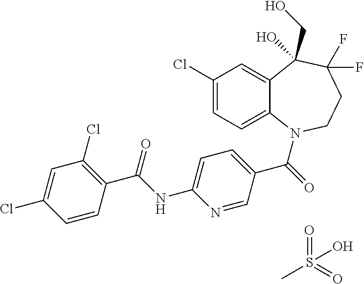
C12=CC(Cl)=CC=C1N(C(=O)C1=CC=C(NC(C3=C(Cl)C=C(Cl)C=C3)=O)N=C1)CCC(F)(F)C2(CO)O.CS(=O)(=O)O
